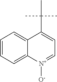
C1=CC=C2C(=C1)C(C(C)(C)C)=CC=[N+]2[O-]
